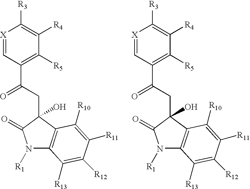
[X]1=CC(C(=O)CC2(O)C(=O)N([R1])C3=C2C([R10])=C([R11])C([R12])=C3[R13])=C([R5])C([R4])=C1[R3].[X]1=CC(C(=O)CC2(O)C(=O)N([R1])C3=C2C([R10])=C([R11])C([R12])=C3[R13])=C([R5])C([R4])=C1[R3]
